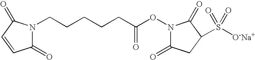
C1(=O)N(CCCCCC(ON2C(=O)CC(S([O-Na+])(=O)=O)C2=O)=O)C(=O)C=C1
